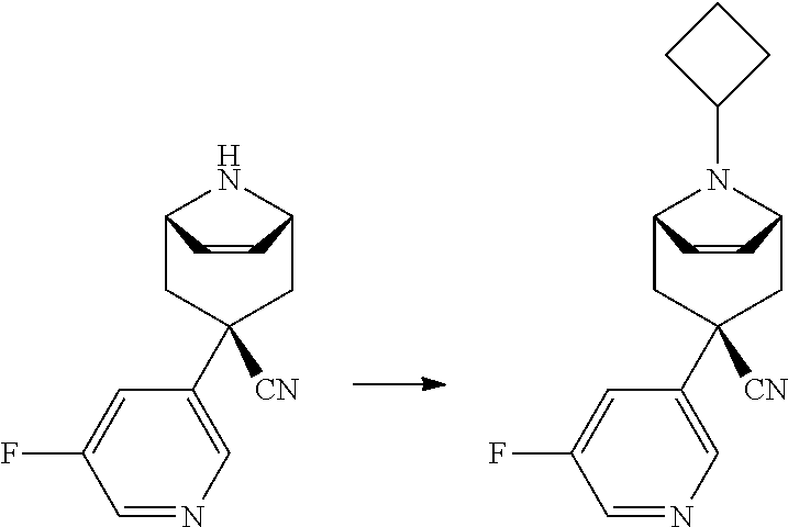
C1([CN])(C2=CN=CC(F)=C2)CC2NC(C1)C=C2.C1([CN])(C2=CN=CC(F)=C2)CC2N(C3CCC3)C(C1)C=C2
